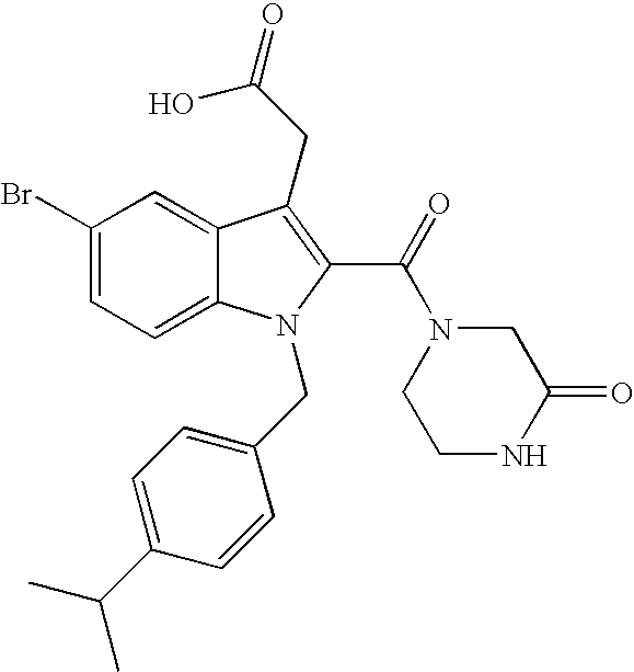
C1(Br)=CC=C2C(=C1)C(CC(=O)O)=C(C(=O)N1CCNC(=O)C1)N2CC1=CC=C(C(C)C)C=C1
